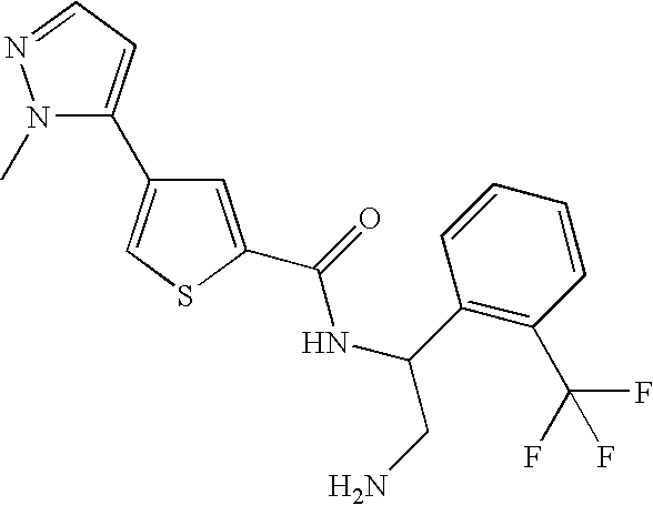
C1=C(C(=O)NC(CN)C2=C(C(F)(F)F)C=CC=C2)SC=C1C1=CC=NN1C
